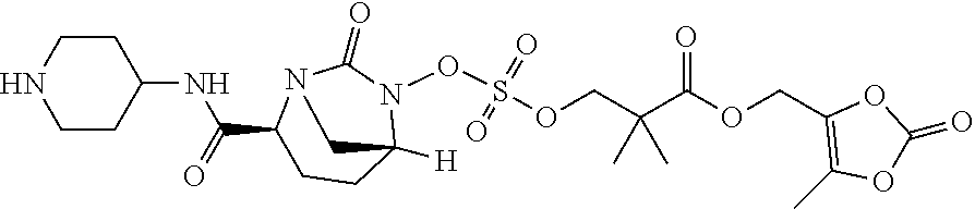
C(OC(C(COS(ON1C2([H])CCC(C(NC3CCNCC3)=O)N(C1=O)C2)(=O)=O)(C)C)=O)C1=C(C)OC(=O)O1
